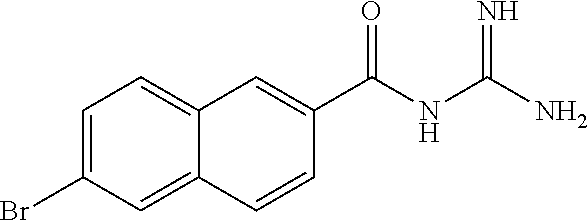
C12=CC(Br)=CC=C1C=C(C(NC(N)=N)=O)C=C2
